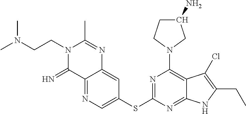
C12=NC=C(SC3=NC(N4CC(N)CC4)=C4C(=N3)NC(CC)=C4Cl)C=C1N=C(C)N(CCN(C)C)C2=N
